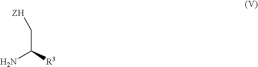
NC([R3])C[ZH]
